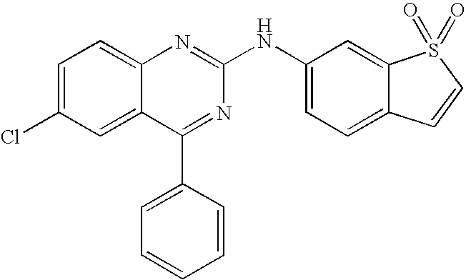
C12=CC(Cl)=CC=C1N=C(NC1=CC=C3C(=C1)S(=O)(=O)C=C3)N=C2C1=CC=CC=C1
